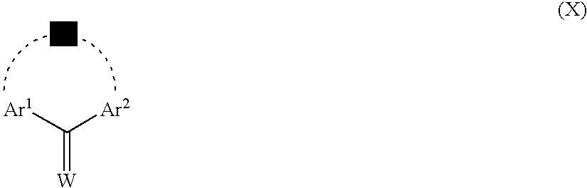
C(=[W])([Ar1])[Ar2]
